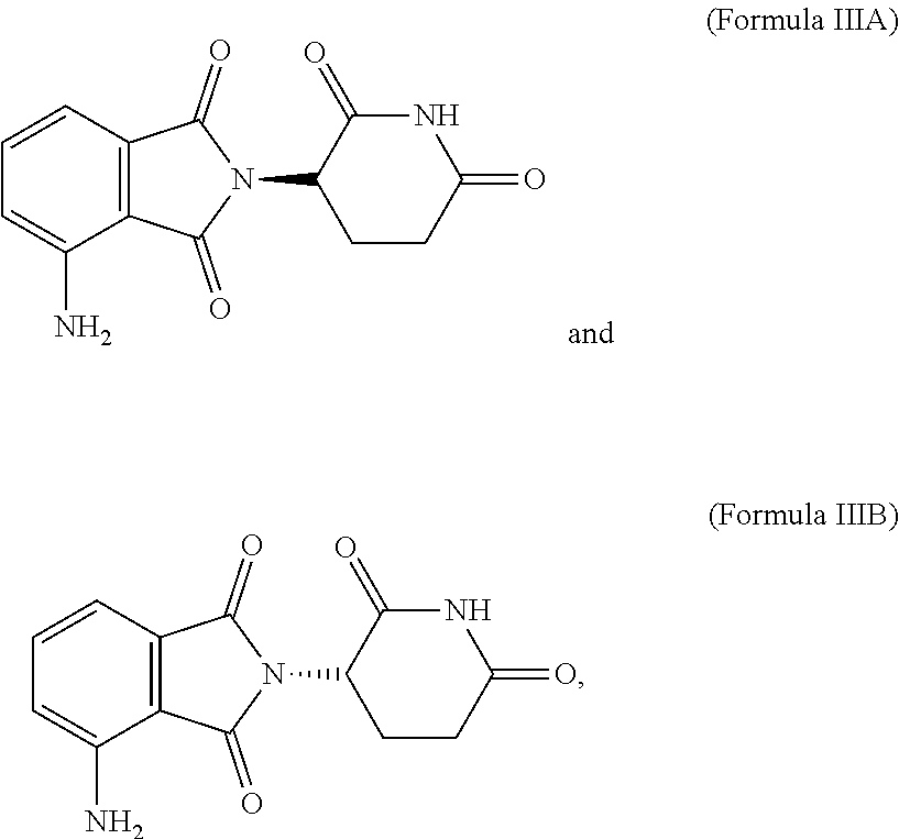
C1=C(N)C2=C(C=C1)C(=O)N(C1C(=O)NC(=O)CC1)C2=O.C1=C(N)C2=C(C=C1)C(=O)N(C1C(=O)NC(=O)CC1)C2=O
